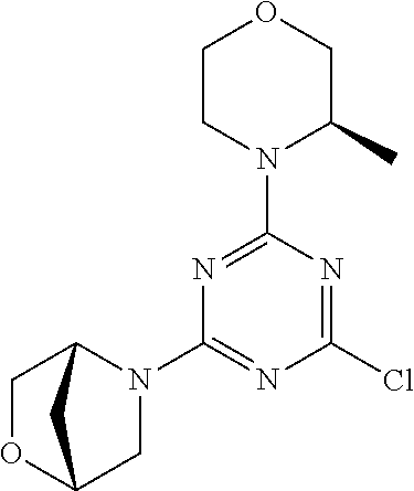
N1=C(N2C(C)COCC2)N=C(Cl)N=C1N1C2COC(C1)C2
